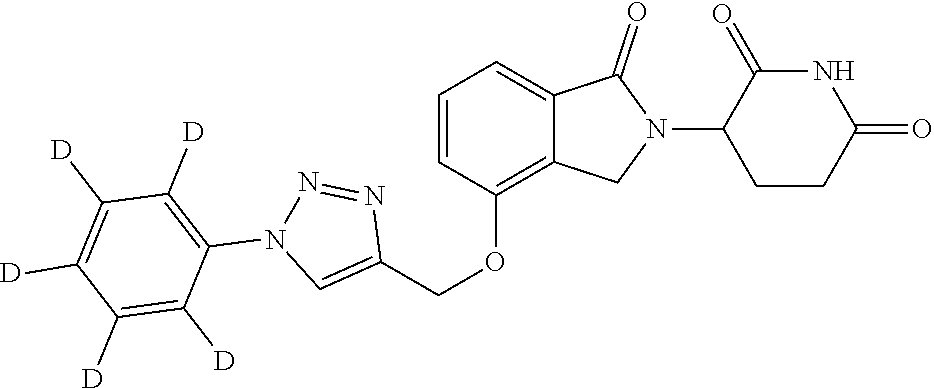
C1(OCC2=CN(C3=C([D])C([D])=C([D])C([D])=C3[D])N=N2)=C2C(=CC=C1)C(=O)N(C1CCC(=O)NC1=O)C2
